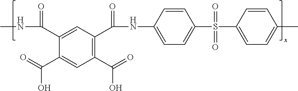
C1(C(=O)O)=C(C(NC2=CC=C(S(C3=CC=C(C)C=C3)(=O)=O)C=C2)=O)C=C(C(NC)=O)C(C(=O)O)=C1
